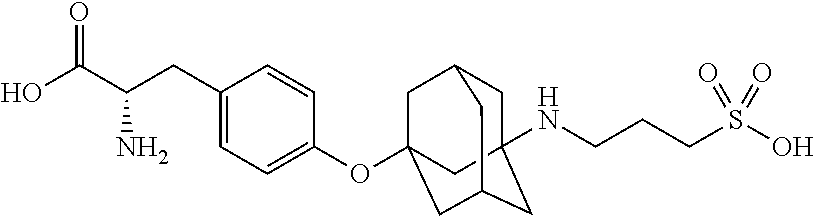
C1C2(NCCCS(O)(=O)=O)CC3CC(OC4=CC=C(CC(C(O)=O)N)C=C4)(CC1C3)C2
